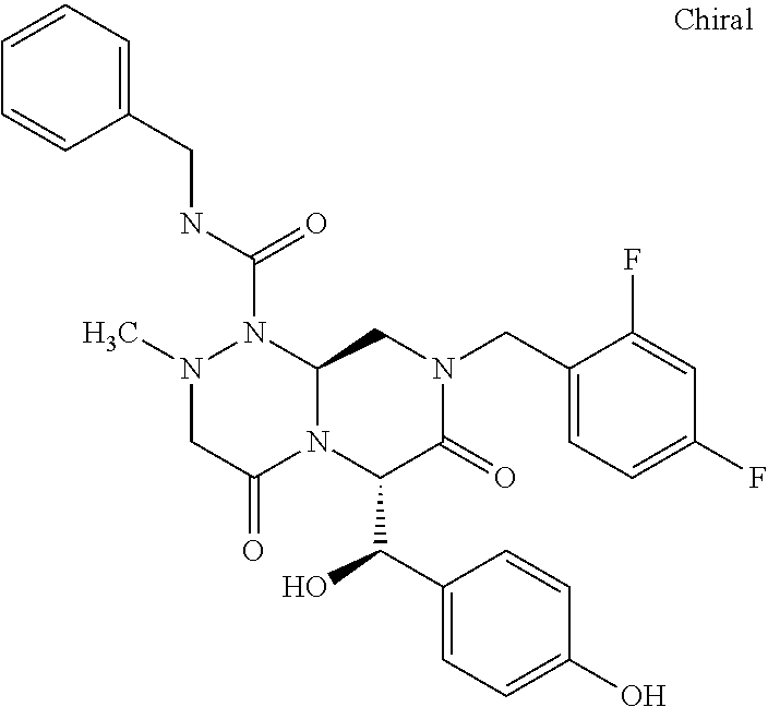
N1(C)CC(=O)N2C(N1C(NCC1=CC=CC=C1)=O)CN(CC1=CC=C(F)C=C1F)C(=O)C2C(C1=CC=C(O)C=C1)O
